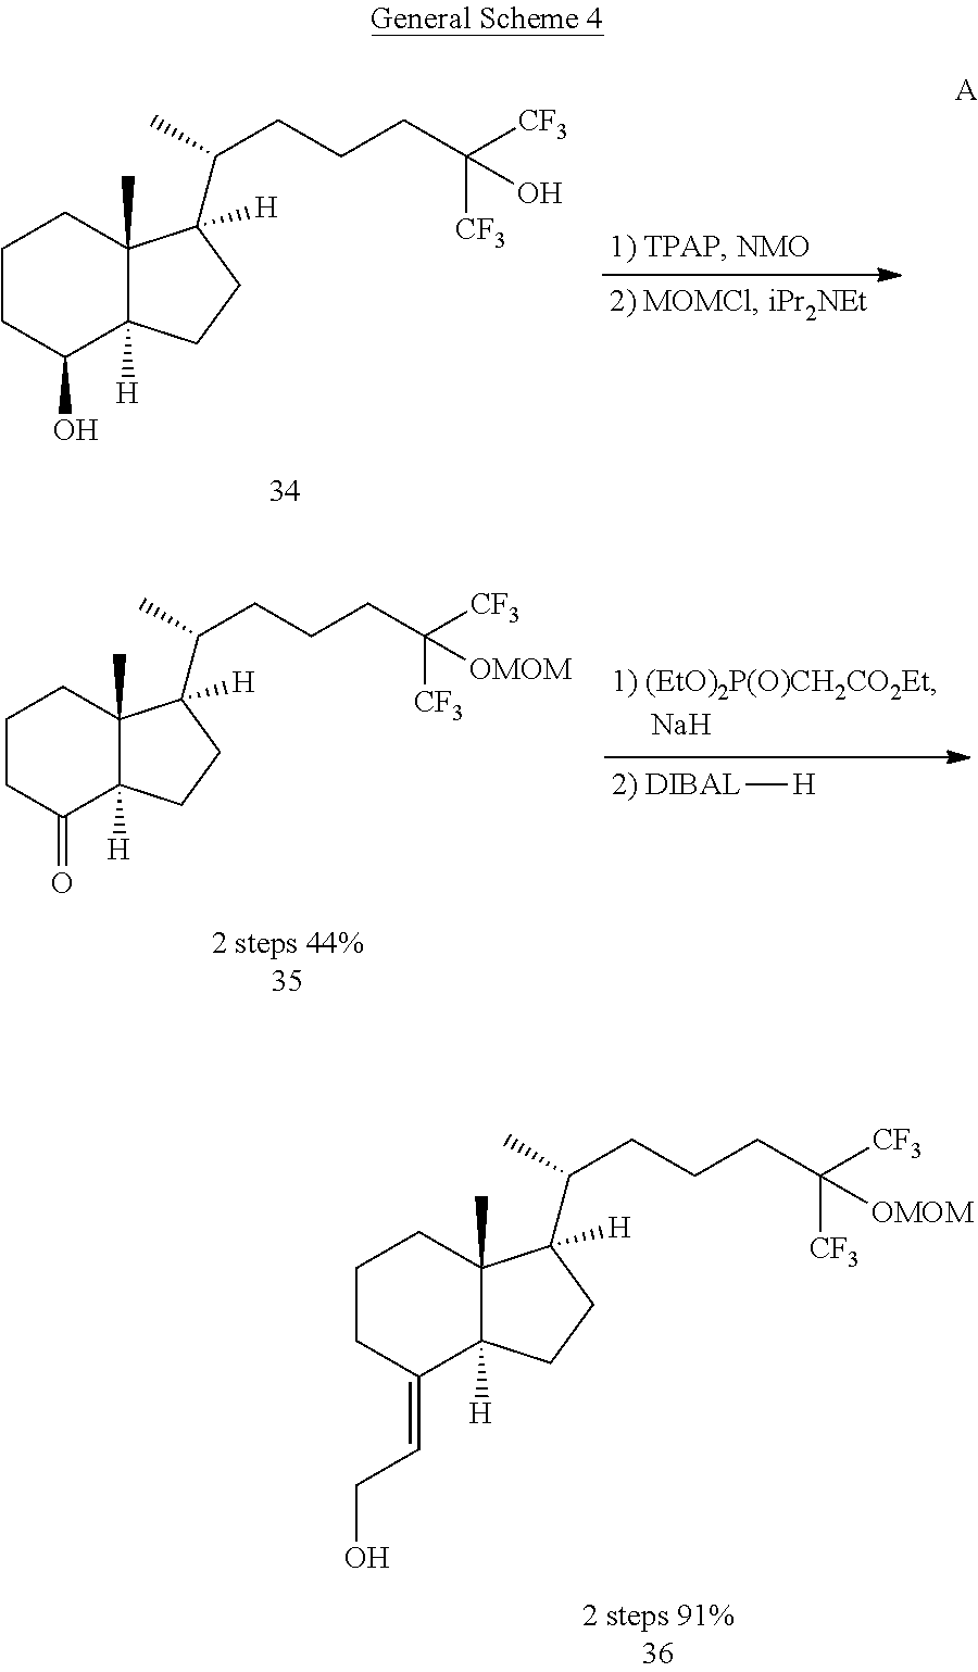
OC1C2([H])C(C)(CCC1)C(C(CCCC([CF3])([CF3])O)C)([H])CC2.O=C1C2([H])C(C)(CCC1)C(C(CCCC([CF3])([CF3])[OMOM])C)([H])CC2.[DIBAL][H].C(=C1C2([H])C(C)(CCC1)C(C(CCCC([CF3])([CF3])[OMOM])C)([H])CC2)CO
